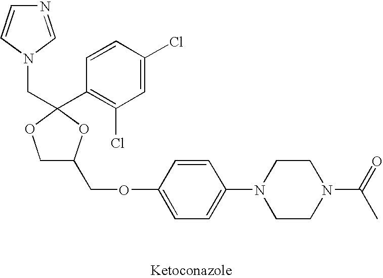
C1=C(N2CCN(C(C)=O)CC2)C=CC(OCC2OC(CN3C=NC=C3)(C3=C(Cl)C=C(Cl)C=C3)OC2)=C1
